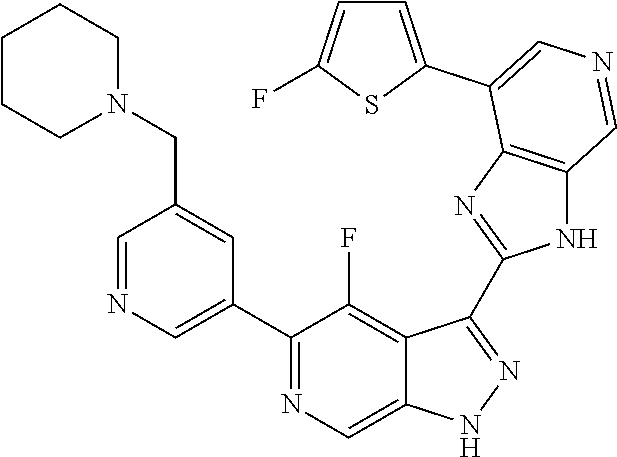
C1(C2=CN=CC(CN3CCCCC3)=C2)=NC=C2C(=C1F)C(C1=NC3=C(N1)C=NC=C3C1=CC=C(F)S1)=NN2
